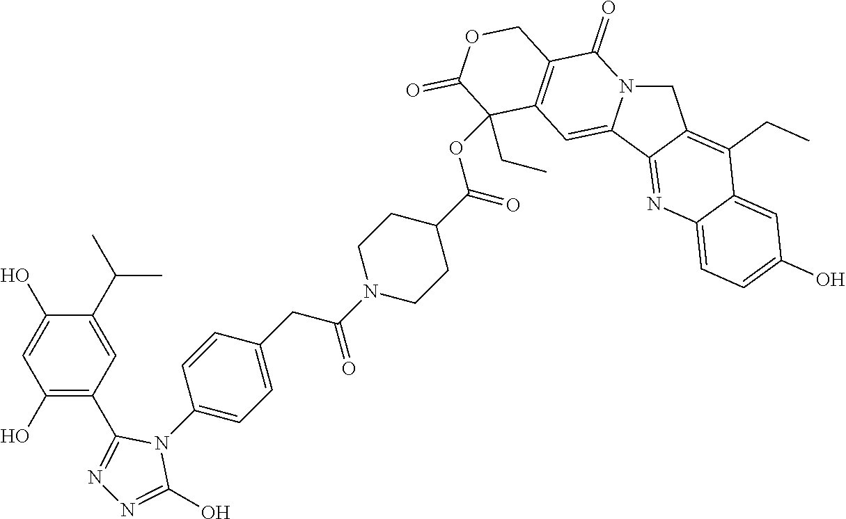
C1N2C(=CC3=C(C2=O)COC(=O)C3(CC)OC(C2CCN(C(CC3=CC=C(N4C(C5=C(O)C=C(O)C(C(C)C)=C5)=NN=C4O)C=C3)=O)CC2)=O)C2=NC3=CC=C(O)C=C3C(CC)=C12
